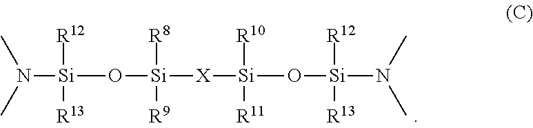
N([Si](O[Si]([X][Si](O[Si](N(C)C)([R12])[R13])([R10])[R11])([R8])[R9])([R12])[R13])(C)C
